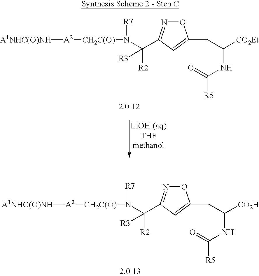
[A1NHC(O)NH][A2][CH2C(O)]N(C(C1=NOC(CC(NC(=O)[R5])[CO2Et])=C1)([R2])[R3])[R7].[A1NHC(O)NH][A2][CH2C(O)]N(C(C1=NOC(CC(NC(=O)[R5])[CO2H])=C1)([R2])[R3])[R7]
